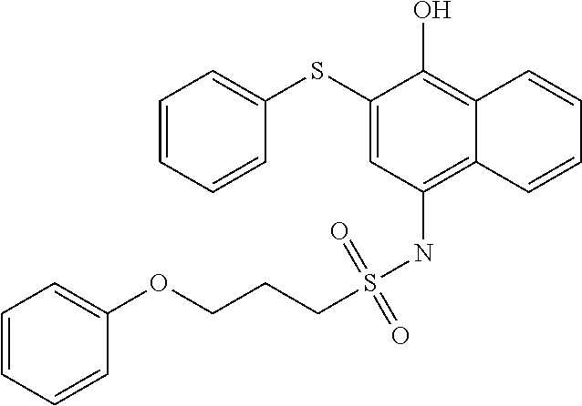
C1=CC=CC(SC2=CC(NS(CCCOC3=CC=CC=C3)(=O)=O)=C3C(=C2O)C=CC=C3)=C1
